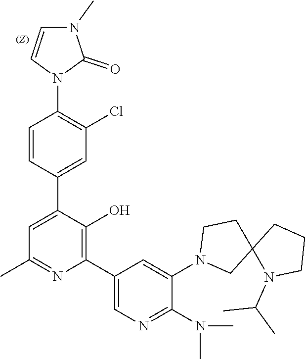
C1=CC(C2=CC(C)=NC(C3=CN=C(N(C)C)C(N4CC5(CC4)N(C(C)C)CCC5)=C3)=C2O)=CC(Cl)=C1N1C(=O)N(C)C=C1
